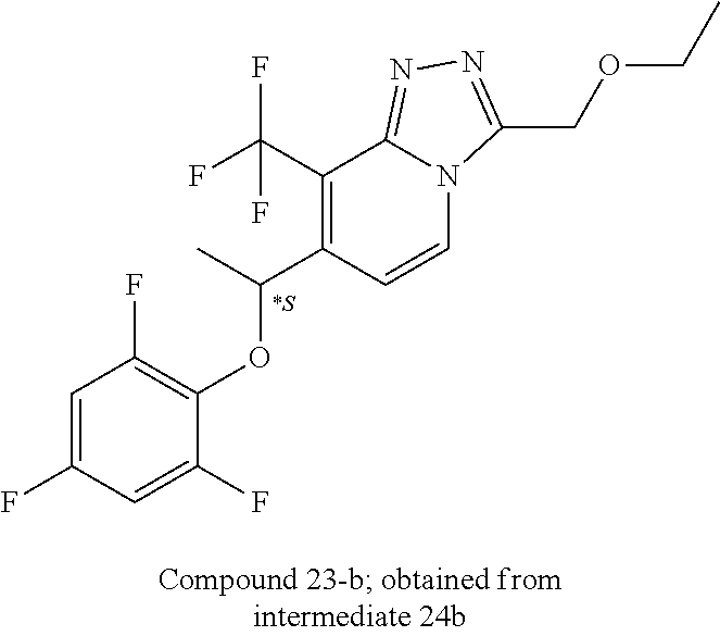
C1=C(F)C=C(F)C(OC(C)C2=C(C(F)(F)F)C3=NN=C(COCC)N3C=C2)=C1F
